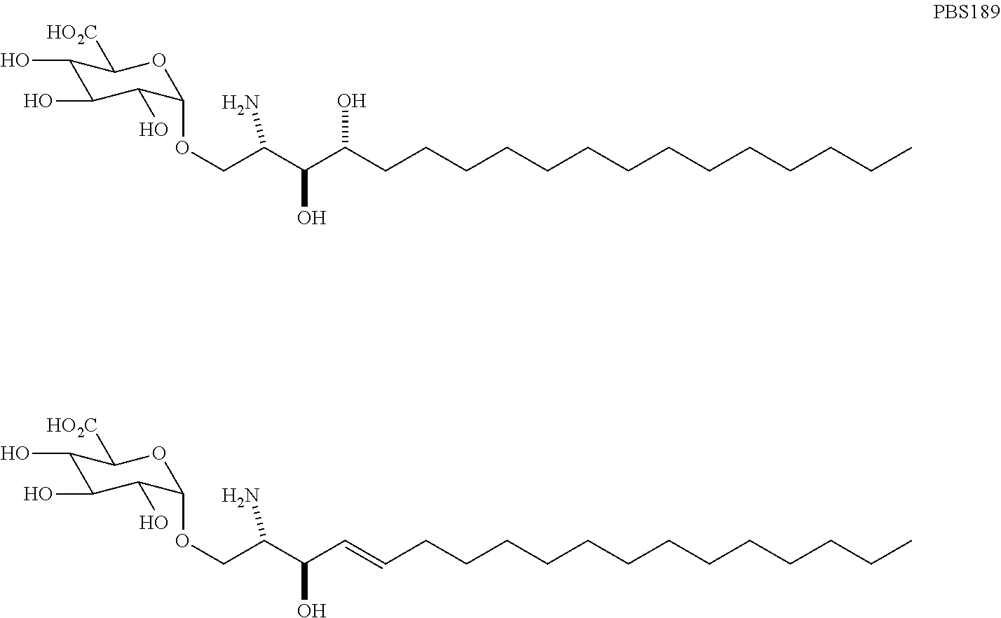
C1(O)C(O)C(O)C(OCC(C(C(CCCCCCCCCCCCCC)O)O)N)OC1[HO2C].C1(O)C(O)C(O)C(OCC(C(C=CCCCCCCCCCCCCC)O)N)OC1[HO2C]
